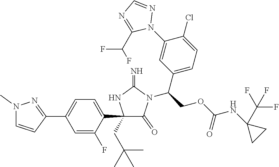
C1(C2=CC=C(C3=NN(C)C=C3)C=C2F)(CC(C)(C)C)C(=O)N(C(COC(NC2(C(F)(F)F)CC2)=O)C2=CC=C(Cl)C(N3N=CN=C3C(F)F)=C2)C(=N)N1
